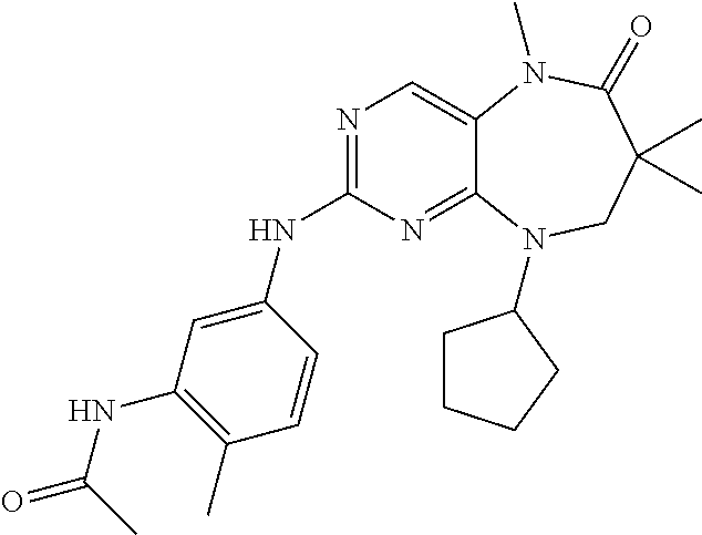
N1=C(NC2=CC(NC(C)=O)=C(C)C=C2)N=C2C(=C1)N(C)C(=O)C(C)(C)CN2C1CCCC1
